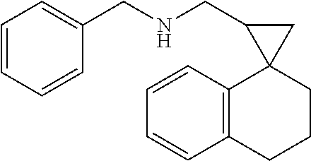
C1=CC=CC(CNCC2C3(C2)C2=C(CCC3)C=CC=C2)=C1
